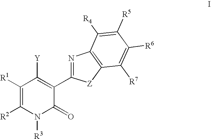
C1([R1])=C([R2])N([R3])C(=O)C(C2=NC3=C([Z]2)C([R7])=C([R6])C([R5])=C3[R4])=C1[Y]
